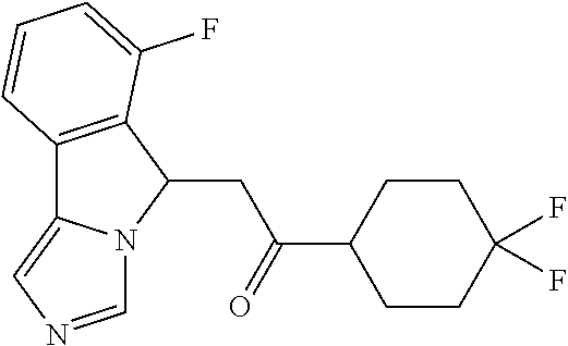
C12=C(C(CC(C3CCC(F)(F)CC3)=O)N3C1=CN=C3)C(F)=CC=C2
